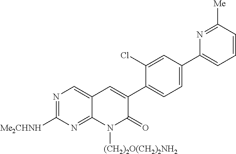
N1=C([Me2CHNH])N=C2C(=C1)C=C(C1=CC=C(C3=CC=CC([Me])=N3)C=C1Cl)C(=O)N2[(CH2)2O(CH2)2NH2]
